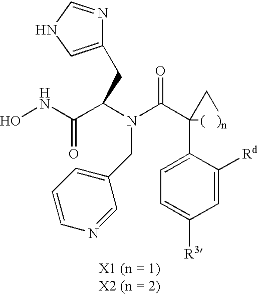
ONC(C(N(C(C1(C2=CC=C([R3])C=C2[Rd])[(   )n]C1)=O)CC1=CC=CN=C1)CC1=CNC=N1)=O
